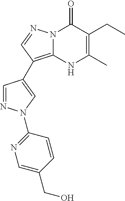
C1=NN(C2=NC=C(CO)C=C2)C=C1C1=C2N(C(=O)C(CC)=C(C)N2)N=C1
